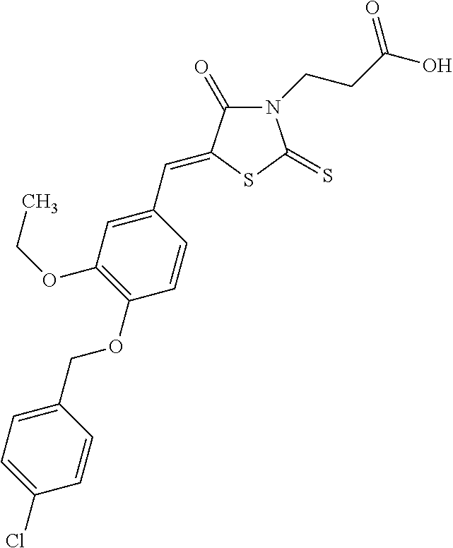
N1(CCC(O)=O)C(=O)C(=CC2=CC(OCC)=C(OCC3=CC=C(Cl)C=C3)C=C2)SC1=S
